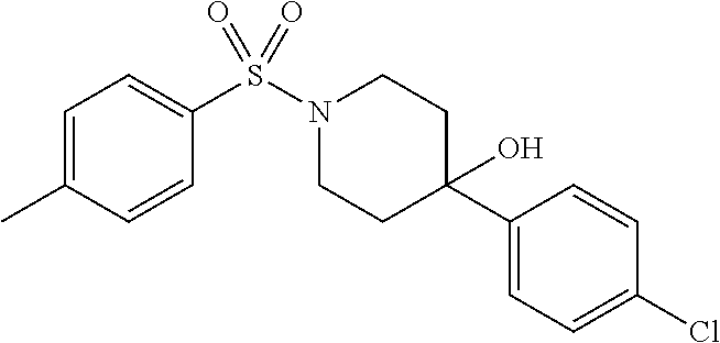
C1=C(C)C=CC(S(N2CCC(C3=CC=C(Cl)C=C3)(O)CC2)(=O)=O)=C1
